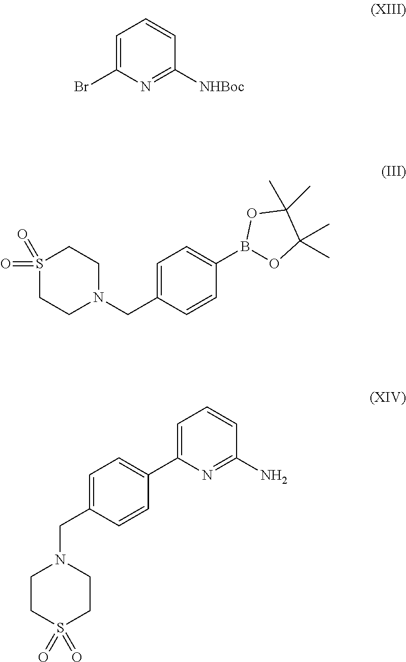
C1=C(Br)N=C([NHBoc])C=C1.C1=C(CN2CCS(=O)(=O)CC2)C=CC(B2OC(C)(C)C(C)(C)O2)=C1.C1=C(C2=CC=C(CN3CCS(=O)(=O)CC3)C=C2)N=C(N)C=C1
